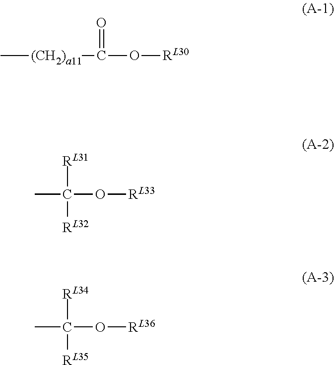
C[(CH2)a11]C(O[RL30])=O.C(O[RL33])([RL31])(C)[RL32].C(O[RL36])([RL34])(C)[RL35]
